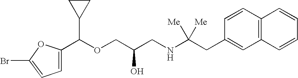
C1(C(OCC(CNC(CC2=CC3=C(C=C2)C=CC=C3)([Me])[Me])O)C2CC2)=CC=C(Br)O1
